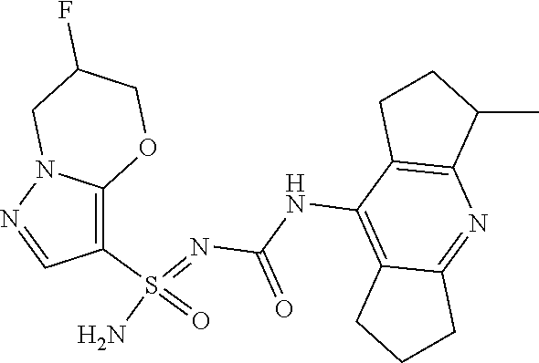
C(NC1=C2C(=NC3=C1CCC3C)CCC2)(N=S(N)(=O)C1=C2N(N=C1)CC(F)CO2)=O
